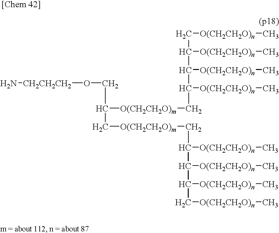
C(C(C[O(CH2CH2O)m]CC(C(C(C[O(CH2CH2O)n]C)[O(CH2CH2O)n]C)[O(CH2CH2O)n]C)[O(CH2CH2O)n]C)[O(CH2CH2O)m]CC(C(C(C[O(CH2CH2O)n]C)[O(CH2CH2O)n]C)[O(CH2CH2O)n]C)[O(CH2CH2O)n]C)O[CH2CH2CH2]N
